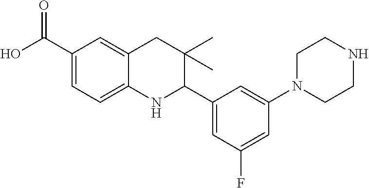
C1(C(O)=O)=CC=C2C(=C1)CC(C)(C)C(C1=CC(F)=CC(N3CCNCC3)=C1)N2
